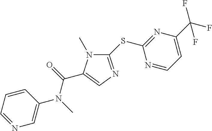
C1(SC2=NC(C(F)(F)F)=CC=N2)=NC=C(C(=O)N(C)C2=CN=CC=C2)N1C
